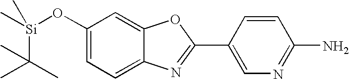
C1(O[Si](C)(C)C(C)(C)C)=CC=C2C(=C1)OC(C1=CN=C(N)C=C1)=N2
